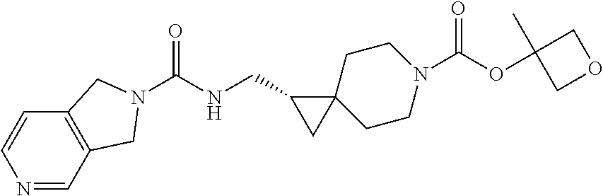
C12=C(C=NC=C1)CN(C(NCC1CC13CCN(C(OC1(C)COC1)=O)CC3)=O)C2
